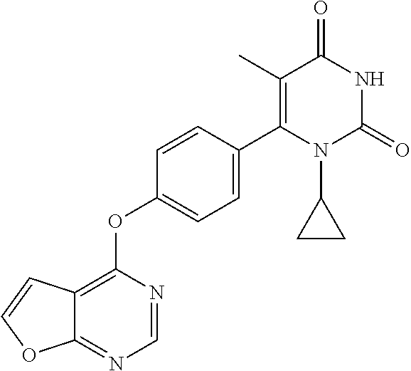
C12=C(OC3=CC=C(C4=C(C)C(=O)NC(=O)N4C4CC4)C=C3)N=CN=C1OC=C2
